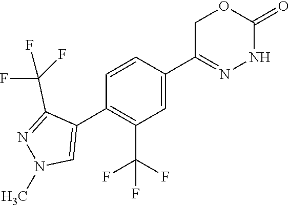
C1(C2=CN(C)N=C2C(F)(F)F)=C(C(F)(F)F)C=C(C2=NNC(=O)OC2)C=C1
